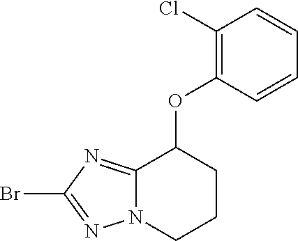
BrC1=NN2C(=N1)C(OC1=C(Cl)C=CC=C1)CCC2
